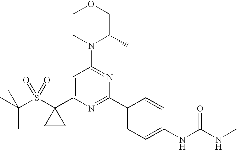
CC(S(C1(C2=CC(N3C(C)COCC3)=NC(C3=CC=C(NC(=O)NC)C=C3)=N2)CC1)(=O)=O)(C)C
